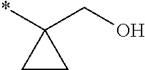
*C1(CO)CC1
